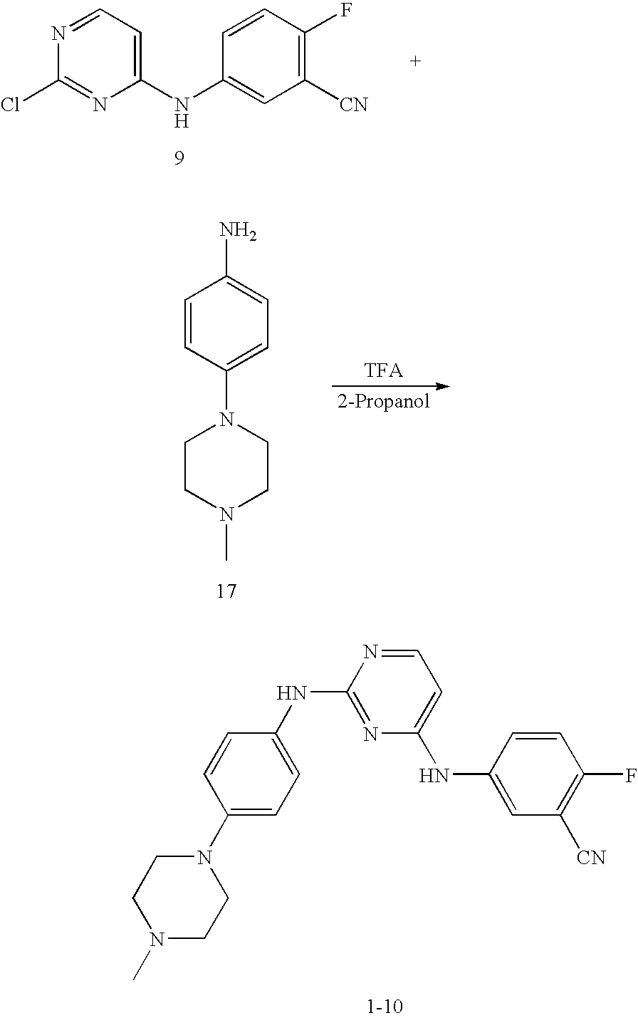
C1=CC(N2CCN(C)CC2)=CC=C1N.N1=CC=C(NC2=CC([CN])=C(F)C=C2)N=C1Cl.C1(N2CCN(C)CC2)=CC=C(NC2=NC(NC3=CC([CN])=C(F)C=C3)=CC=N2)C=C1
